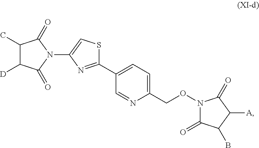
C1(C)C([D])C(=O)N(C2=CSC(C3=CC=C(CON4C(=O)C(B)C([A])C4=O)N=C3)=N2)C1=O
